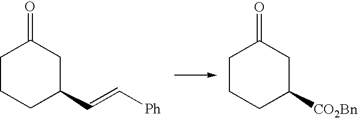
C1CCC(C=C[Ph])CC1=O.C1CCC([CO2Bn])CC1=O
